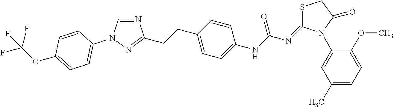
C1(N2C(=NC(NC3=CC=C(CCC4=NN(C5=CC=C(OC(F)(F)F)C=C5)C=N4)C=C3)=O)SCC2=O)=CC(C)=CC=C1OC
